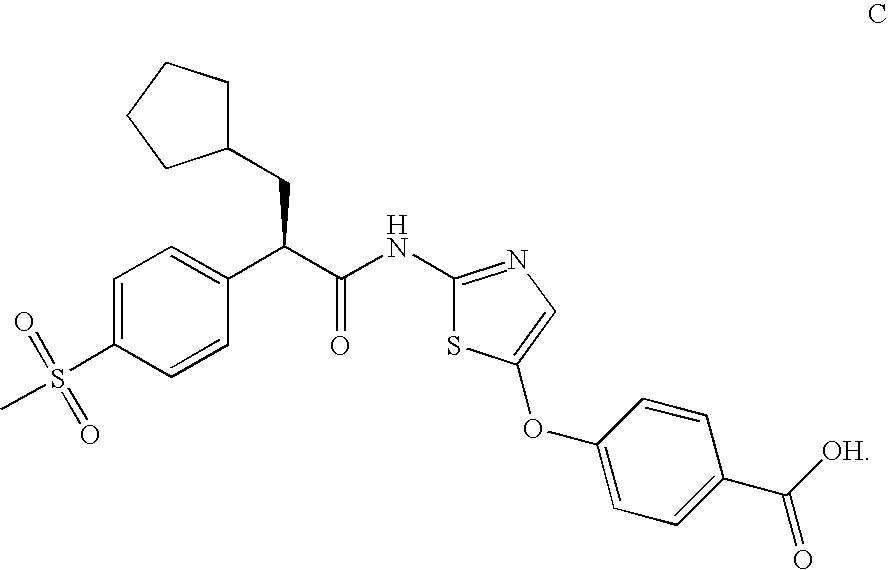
C1=C(S(C)(=O)=O)C=CC(C(C(=O)NC2=NC=C(OC3=CC=C(C([OH])=O)C=C3)S2)CC2CCCC2)=C1
